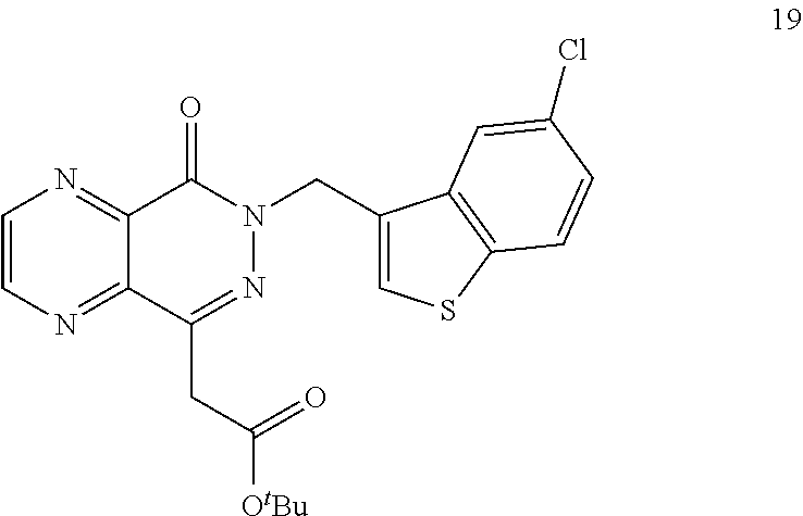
C1=CN=C2C(=N1)C(=O)N(CC1=CSC3=C1C=C(Cl)C=C3)N=C2CC([OtBu])=O
